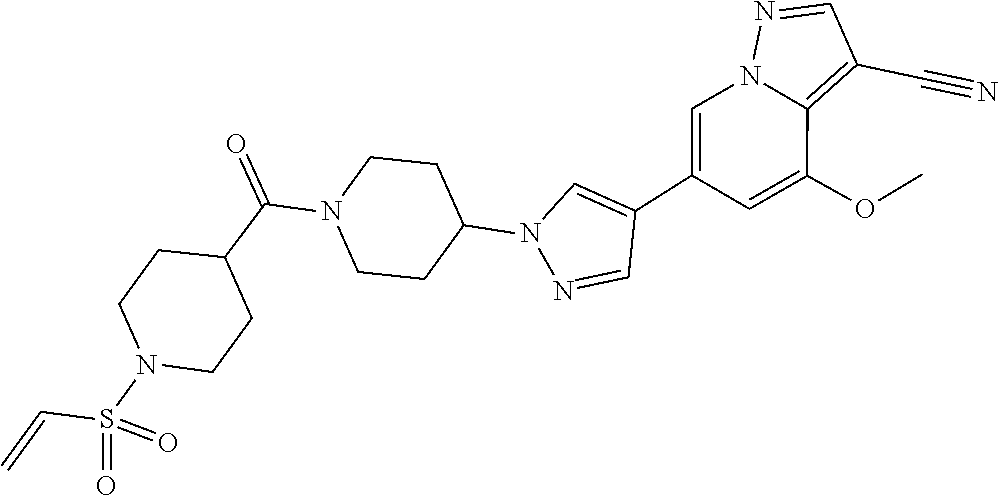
S(N1CCC(C(N2CCC(N3N=CC(C4=CN5N=CC(C#N)=C5C(OC)=C4)=C3)CC2)=O)CC1)(=O)(=O)C=C
